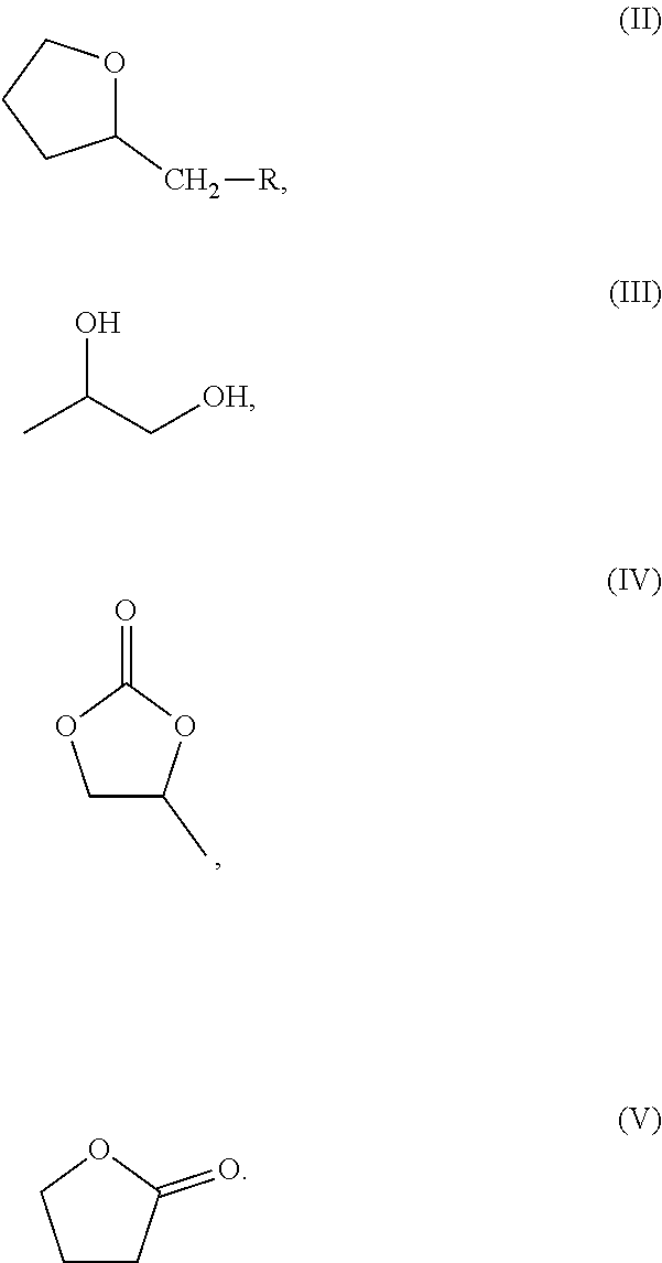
C1C(C)OC(=O)O1.C1(C[R])OCCC1.CC(C[OH])O.C1CC(=O)OC1
